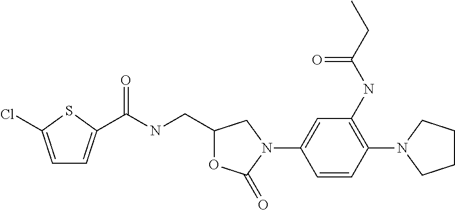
C1=C(Cl)SC(C(NCC2OC(=O)N(C3=CC(NC(CC)=O)=C(N4CCCC4)C=C3)C2)=O)=C1
